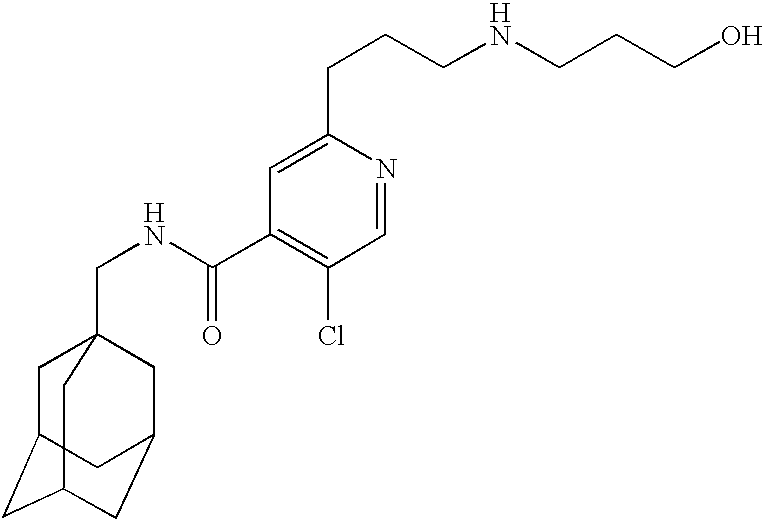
C1C2CC3CC(CC1(CNC(C1=C(Cl)C=NC(CCCNCCCO)=C1)=O)C3)C2
